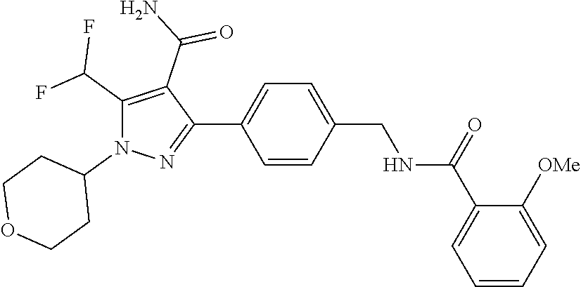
C1=CC(C2=NN(C3CCOCC3)C(C(F)F)=C2C(N)=O)=CC=C1CNC(C1=CC=CC=C1[OMe])=O
